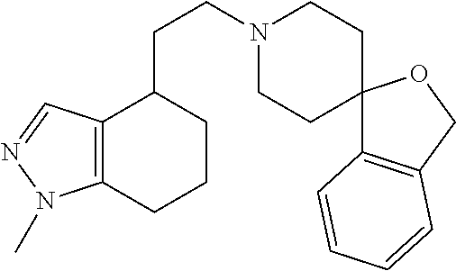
C12=C(CCCC1CCN1CCC3(CC1)C1=C(CO3)C=CC=C1)N(C)N=C2
